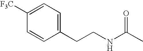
C1(CCNC(=O)C)=CC=C([F3C])C=C1
